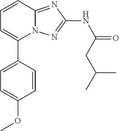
C1=C(C2=CC=CC3=NC(NC(=O)CC(C)C)=NN23)C=CC(OC)=C1
